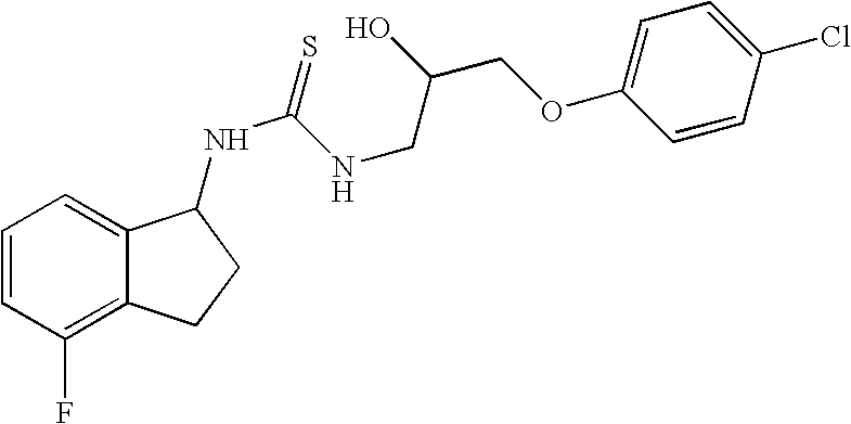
C1=CC(F)=C2C(=C1)C(NC(NCC(O)COC1=CC=C(Cl)C=C1)=S)CC2
